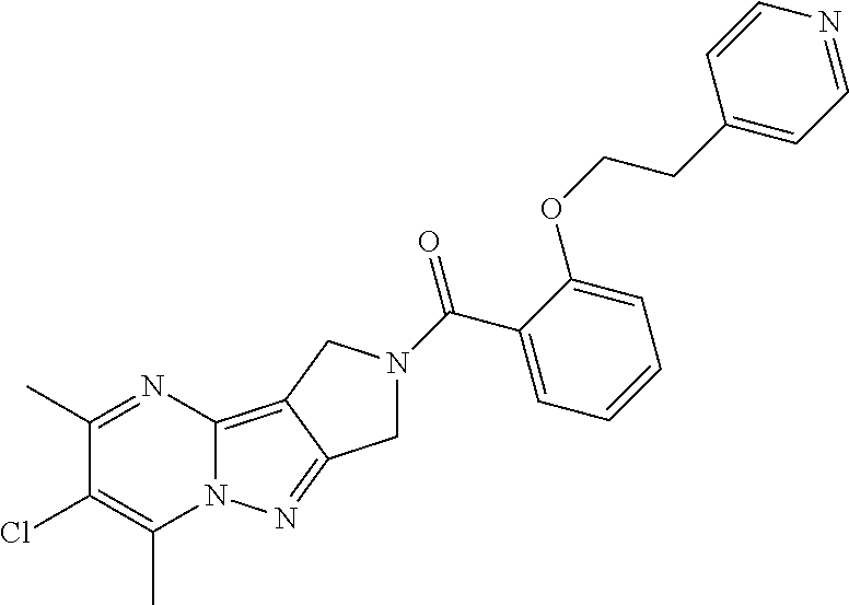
O=C(C1=CC=CC=C1OCCC1=CC=NC=C1)N1CC2=NN3C(=C2C1)N=C(C)C(Cl)=C3C
